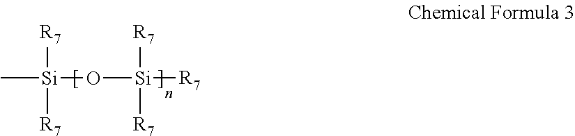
C[Si](O[Si]([R7])([R7])[R7])([R7])[R7]
